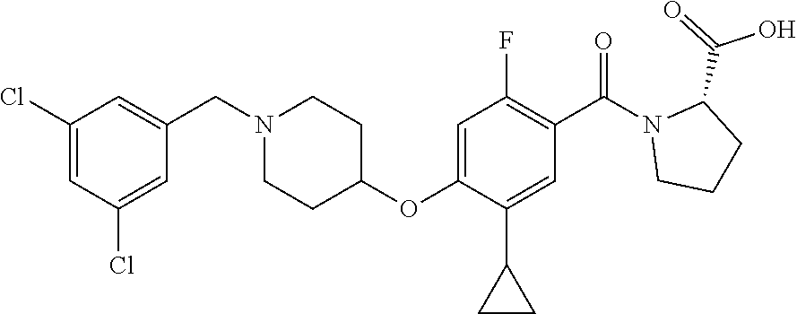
C1(Cl)=CC(Cl)=CC(CN2CCC(OC3=CC(F)=C(C(N4CCCC4C(=O)O)=O)C=C3C3CC3)CC2)=C1
